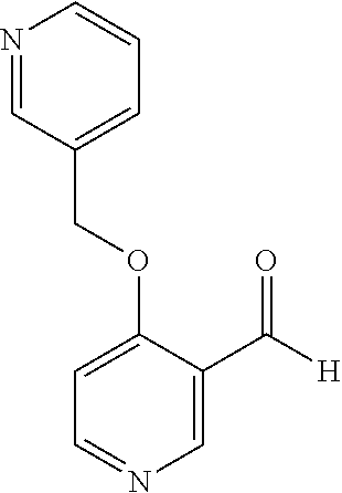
N1=CC(COC2=CC=NC=C2C([H])=O)=CC=C1
